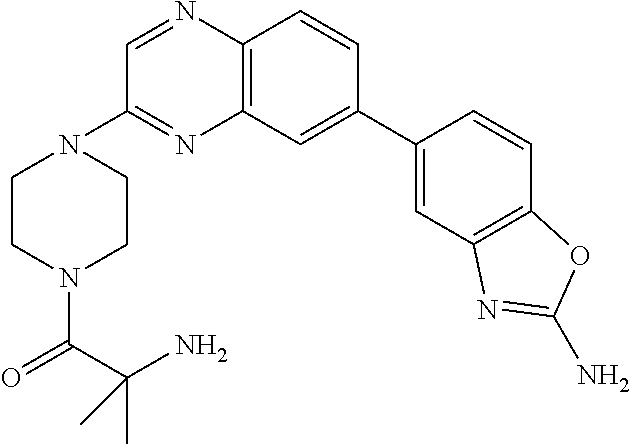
C1=C(C2=CC3=C(N=CC(N4CCN(C(=O)C(N)(C)C)CC4)=N3)C=C2)C=CC2=C1N=C(N)O2
